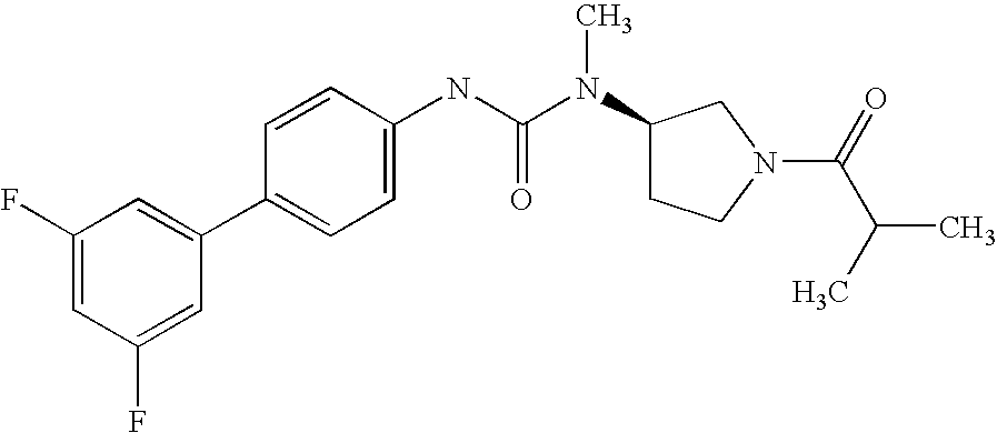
C1(F)=CC(F)=CC(C2=CC=C(NC(N(C3CCN(C(=O)C(C)C)C3)C)=O)C=C2)=C1
